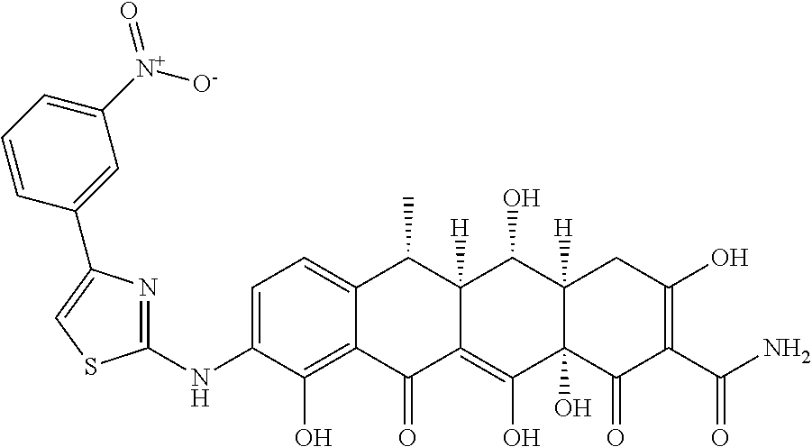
C1=C(NC2=NC(C3=CC([N+]([O-])=O)=CC=C3)=CS2)C(O)=C2C(=C1)C(C)C1([H])C(=C(O)C3(O)C([H])(C1O)CC(O)=C(C(N)=O)C3=O)C2=O
